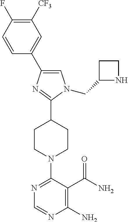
C1=C(C2=CN(CC3NCC3)C(C3CCN(C4=NC=NC(N)=C4C(N)=O)CC3)=N2)C=CC(F)=C1[CF3]
